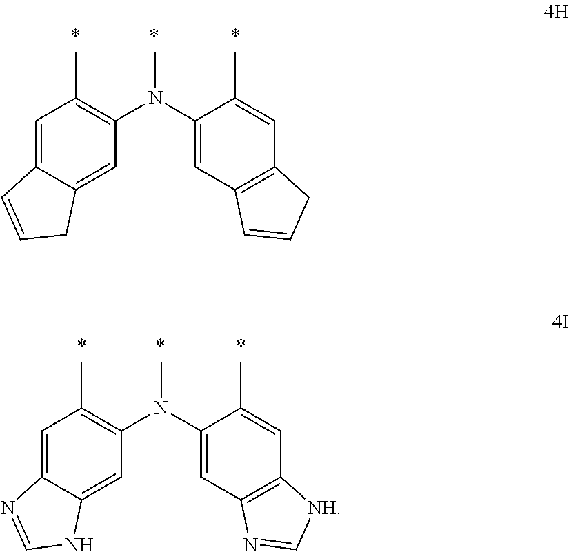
C1=C2C(=CC(N(C3=CC4=C(C=C3C)CC=C4)C)=C1C)CC=C2.C1=C2C(=CC(N(C3=CC4=C(C=C3C)[NH]C=N4)C)=C1C)NC=N2
